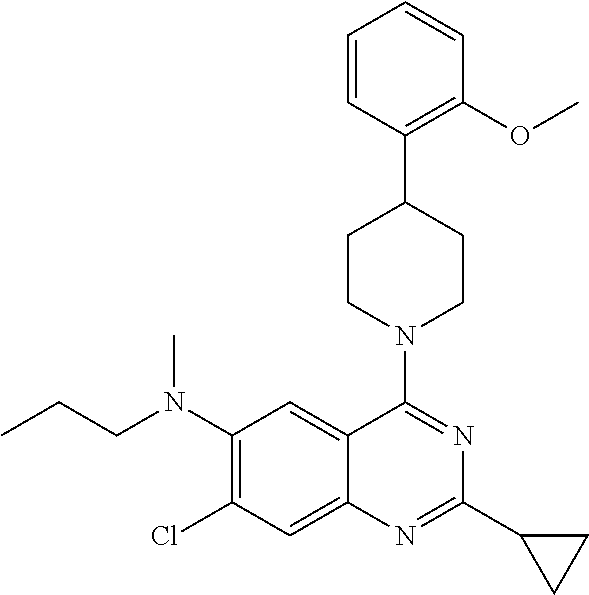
C1(N(CCC)C)=C(Cl)C=C2C(=C1)C(N1CCC(C3=C(OC)C=CC=C3)CC1)=NC(C1CC1)=N2
